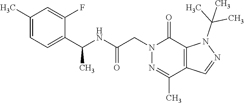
N1=C(C)C2=C(C(=O)N1CC(NC(C1=CC=C(C)C=C1F)C)=O)N(C(C)(C)C)N=C2
